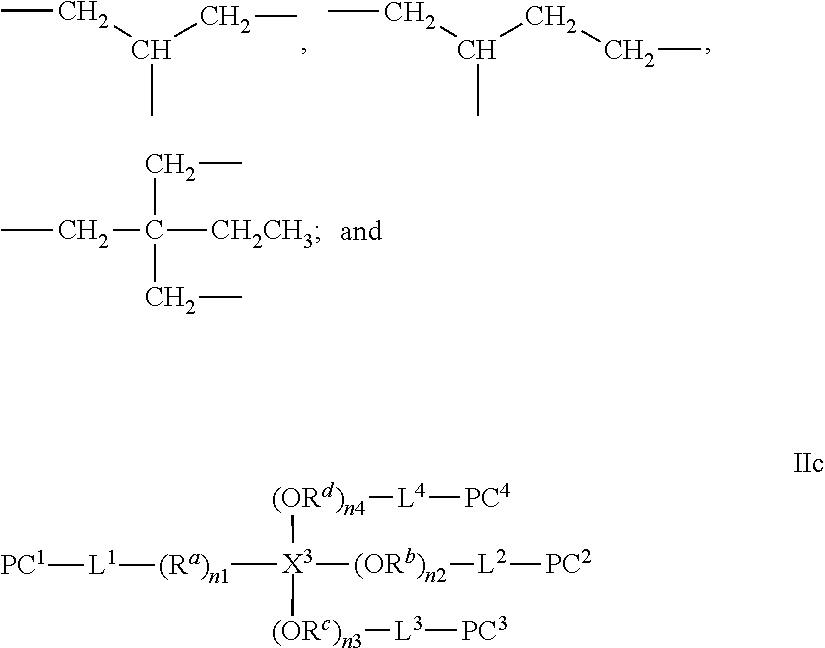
CCC(CC)C.CCC(CCC)C.CCC([CH2CH3])(CC)CC.[(Ra)n1]([X3]([(ORb)n2][L2][PC2])([(ORd)n4][L4][PC4])[(ORc)n3][L3][PC3])[L1][PC1]
